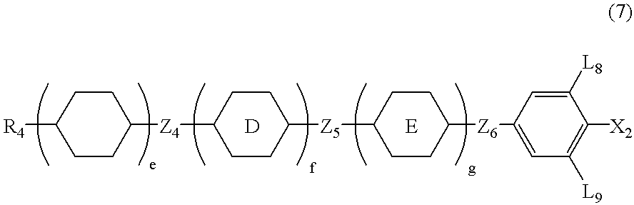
[R4]C1CCC([Z4]C2CCC([Z5]C3CCC([Z6]C4=CC([L9])=C([X2])C([L8])=C4)CC3)CC2)CC1.[D].[E]
